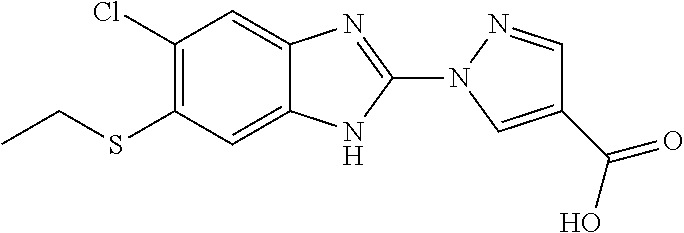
S(C1=C(Cl)C=C2C(=C1)NC(N1N=CC(C(=O)O)=C1)=N2)CC
